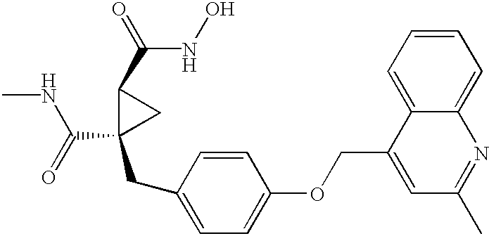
O=C(NC)C1(CC2=CC=C(OCC3=CC(C)=NC4=CC=CC=C34)C=C2)CC1C(=O)NO
